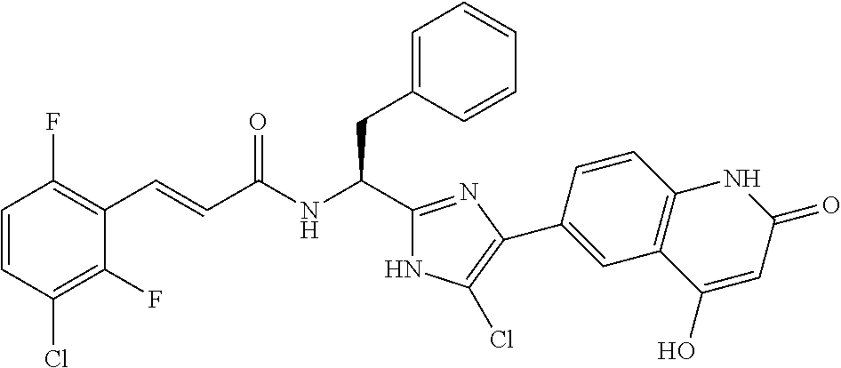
C1(Cl)=C(F)C(C=CC(NC(CC2=CC=CC=C2)C2=NC(C3=CC4=C(C=C3)NC(=O)C=C4O)=C(Cl)N2)=O)=C(F)C=C1
